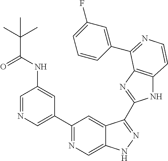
C1=NC=C(C2=NC=C3C(=C2)C(C2=NC4=C(N2)C=CN=C4C2=CC(F)=CC=C2)=NN3)C=C1NC(C(C)(C)C)=O
